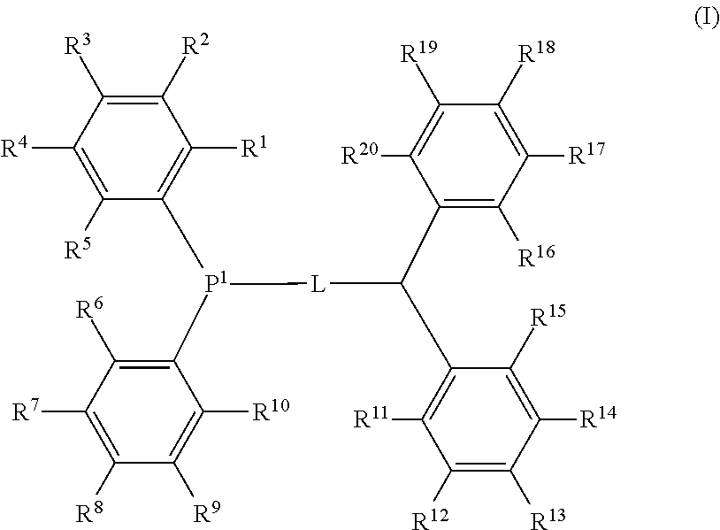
C1([R2])=C([R3])C([R4])=C([R5])C([P1](C2=C([R6])C([R7])=C([R8])C([R9])=C2[R10])[L]C(C2=C([R11])C([R12])=C([R13])C([R14])=C2[R15])C2=C([R16])C([R17])=C([R18])C([R19])=C2[R20])=C1[R1]
